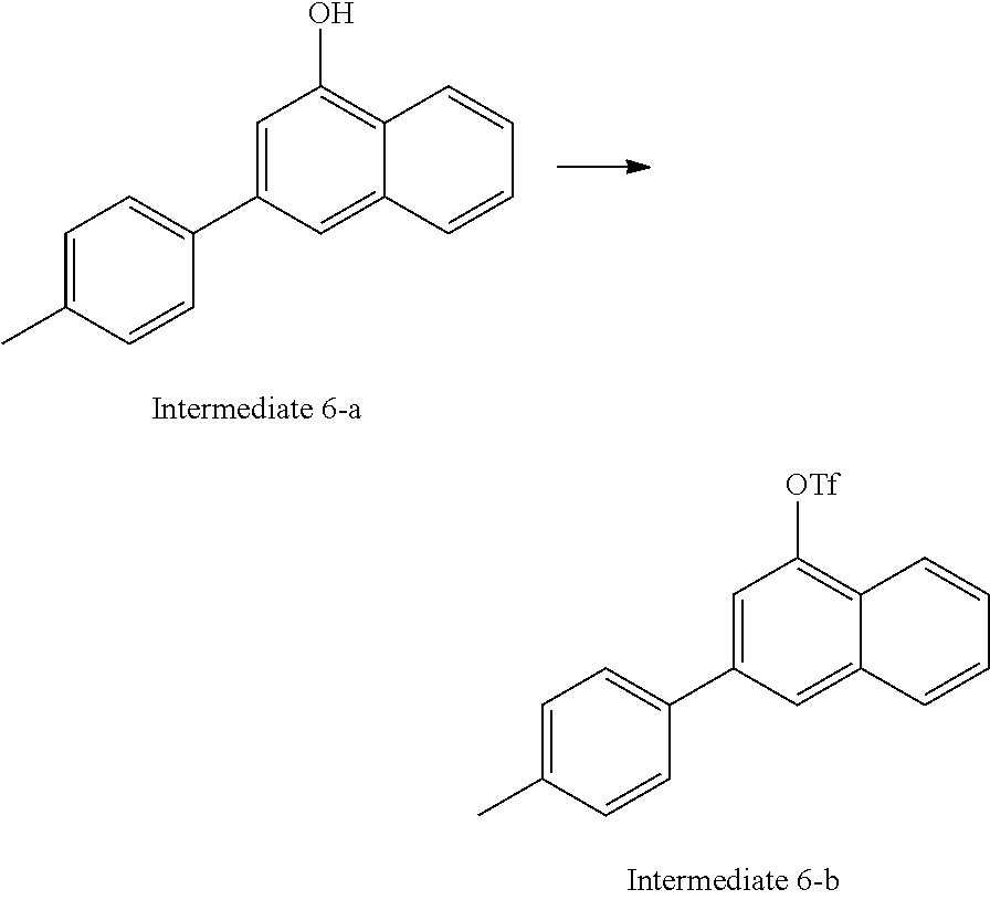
C1=C(C2=CC=C(C)C=C2)C=C2C(=C1O)C=CC=C2.C1=C(C2=CC=C(C)C=C2)C=C2C(=C1[OTf])C=CC=C2
